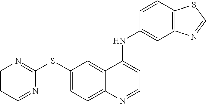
C1(SC2=NC=CC=N2)=CC=C2C(=C1)C(NC1=CC3=C(C=C1)SC=N3)=CC=N2
